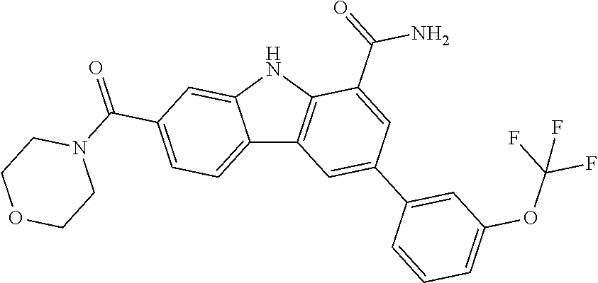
C12=CC=C(C(=O)N3CCOCC3)C=C1NC1=C2C=C(C2=CC(OC(F)(F)F)=CC=C2)C=C1C(=O)N
